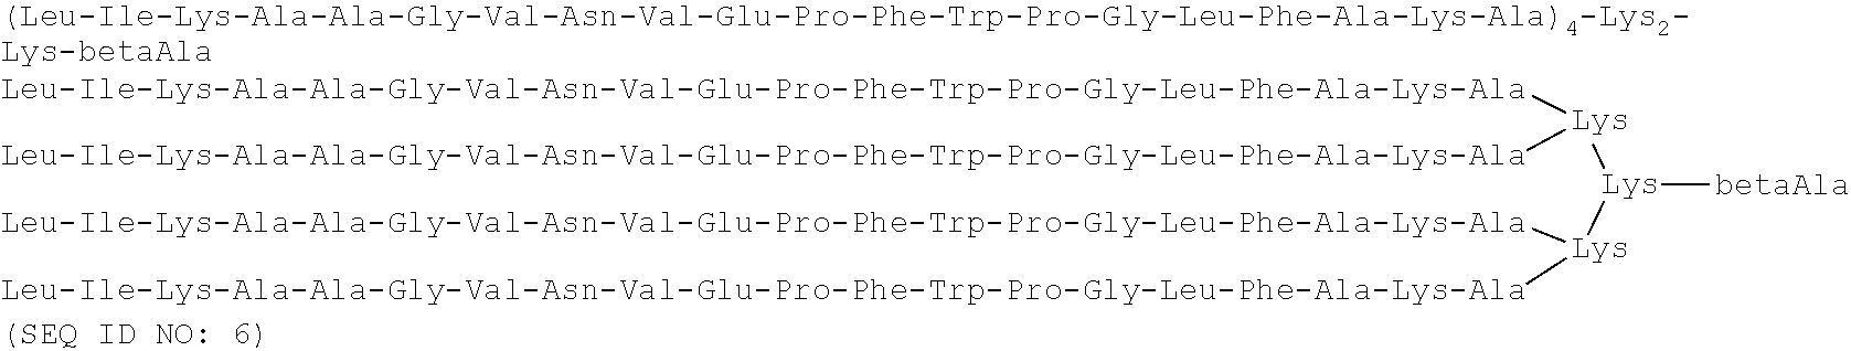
[betaAla][Lys]([Lys]([Leu-Ile-Lys-Ala-Ala-Gly-Val-Asn-Val-Glu-Pro-Phe-Trp-Pro-Gly-Leu-Phe-Ala-Lys-Ala])[Leu-Ile-Lys-Ala-Ala-Gly-Val-Asn-Val-Glu-Pro-Phe-Trp-Pro-Gly-Leu-Phe-Ala-Lys-Ala])[Lys]([Leu-Ile-Lys-Ala-Ala-Gly-Val-Asn-Val-Glu-Pro-Phe-Trp-Pro-Gly-Leu-Phe-Ala-Lys-Ala])[Leu-Ile-Lys-Ala-Ala-Gly-Val-Asn-Val-Glu-Pro-Phe-Trp-Pro-Gly-Leu-Phe-Ala-Lys-Ala]
